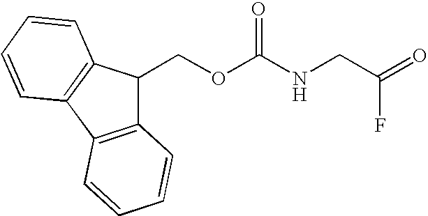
C1(COC(NCC(=O)F)=O)C2=C(C3=C1C=CC=C3)C=CC=C2
